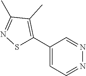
C1(C2=C(C)C(C)=NS2)=CC=NN=C1
